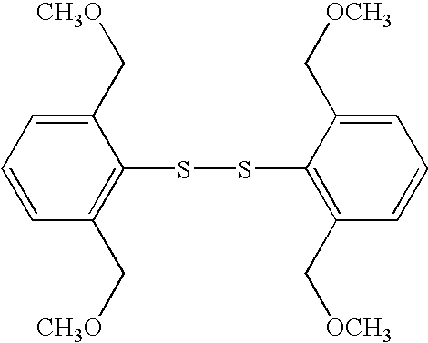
C1=CC(C[CH3O])=C(SSC2=C(C[OCH3])C=CC=C2C[OCH3])C(C[CH3O])=C1
